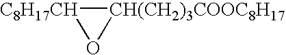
[C8H17CH]1O[CH(CH2)3COOC8H17]1
